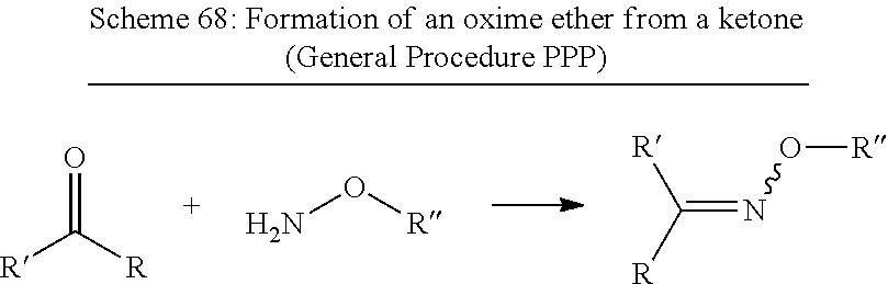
O=C([R])[R].O([R])N.C(=NO[R])([R])[R]
